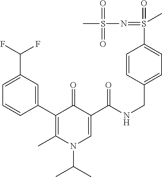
C1(C2=C(C)N(C(C)C)C=C(C(NCC3=CC=C(S(=O)(=NS(C)(=O)=O)C)C=C3)=O)C2=O)=CC(C(F)F)=CC=C1
